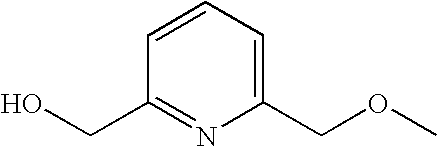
C1(COC)=CC=CC(CO)=N1
